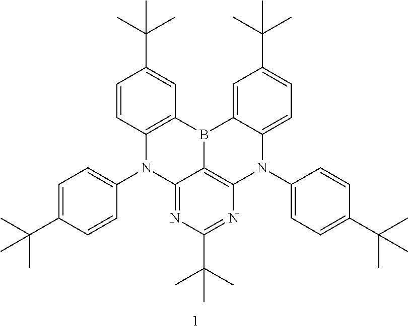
C12=NC(C(C)(C)C)=NC3=C1B(C1=C(N2C2=CC=C(C(C)(C)C)C=C2)C=CC(C(C)(C)C)=C1)C1=CC(C(C)(C)C)=CC=C1N3C1=CC=C(C(C)(C)C)C=C1
